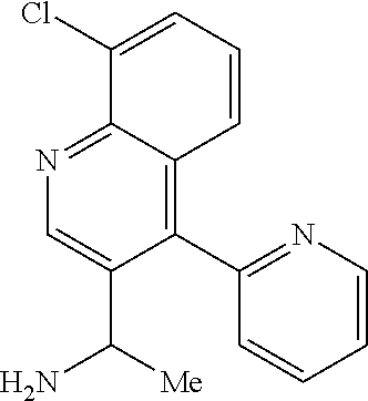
NC(C1=CN=C2C(=C1C1=NC=CC=C1)C=CC=C2Cl)[Me]
